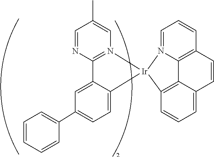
C1=CC=CC(C2=CC=C3C(=C2)C2=N(C=C(C)C=N2)[Ir]32N3=CC=CC4=C3C3=C2C=CC=C3C=C4)=C1
